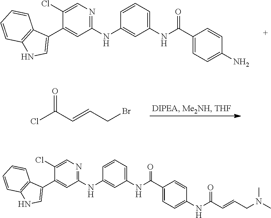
ClC(C=CCBr)=O.C1(NC2=CC(NC(C3=CC=C(N)C=C3)=O)=CC=C2)=NC=C(Cl)C(C2=CNC3=C2C=CC=C3)=C1.C1(NC2=CC(NC(C3=CC=C(NC(C=CCN(C)C)=O)C=C3)=O)=CC=C2)=NC=C(Cl)C(C2=CNC3=C2C=CC=C3)=C1
